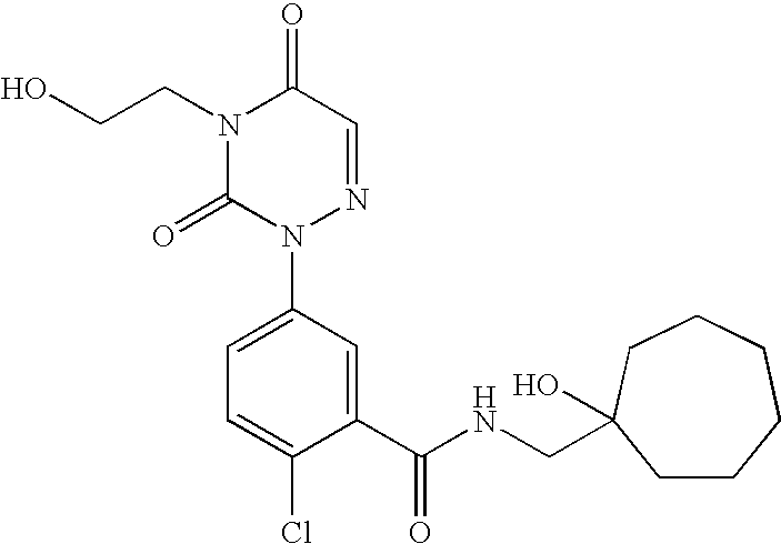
C1(C(NCC2(O)CCCCCC2)=O)=CC(N2N=CC(=O)N(CCO)C2=O)=CC=C1Cl
